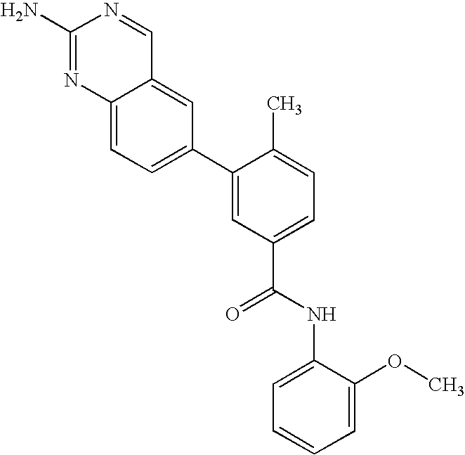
C12=CC(C3=CC(C(NC4=CC=CC=C4OC)=O)=CC=C3C)=CC=C1N=C(N)N=C2
